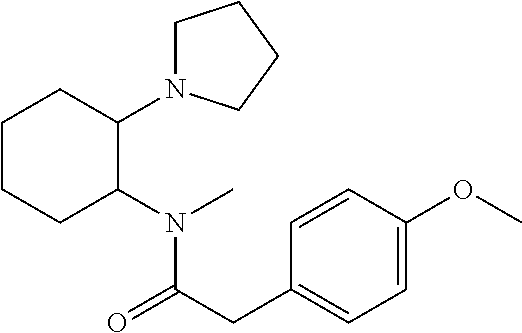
C1CCC(N(C)C(CC2=CC=C(OC)C=C2)=O)C(N2CCCC2)C1
